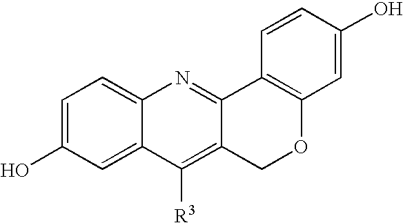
C1=C(O)C=C2C(=C1)N=C1C(=C2[R3])COC2=C1C=CC(O)=C2
